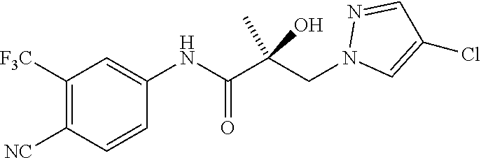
C1([F3C])=C([NC])C=CC(NC(C(CN2C=C(Cl)C=N2)(C)O)=O)=C1
